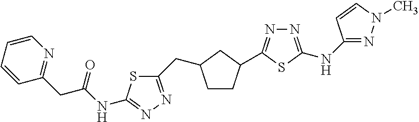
C1(CC2CCC(C3=NN=C(NC4=NN(C)C=C4)S3)C2)=NN=C(NC(=O)CC2=NC=CC=C2)S1
